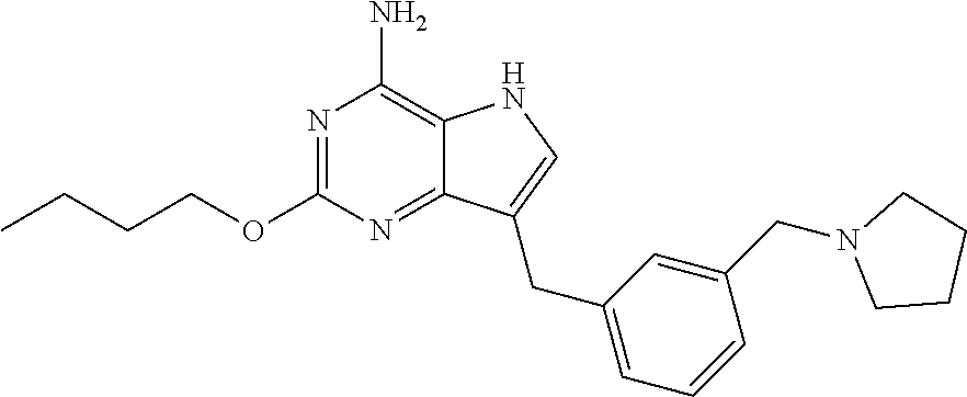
N1=C(OCCCC)N=C2C(=C1N)NC=C2CC1=CC=CC(CN2CCCC2)=C1
